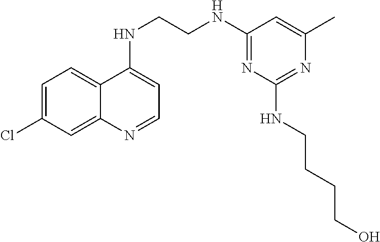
C1=C(Cl)C=C2C(=C1)C(NCCNC1=NC(NCCCCO)=NC(C)=C1)=CC=N2
